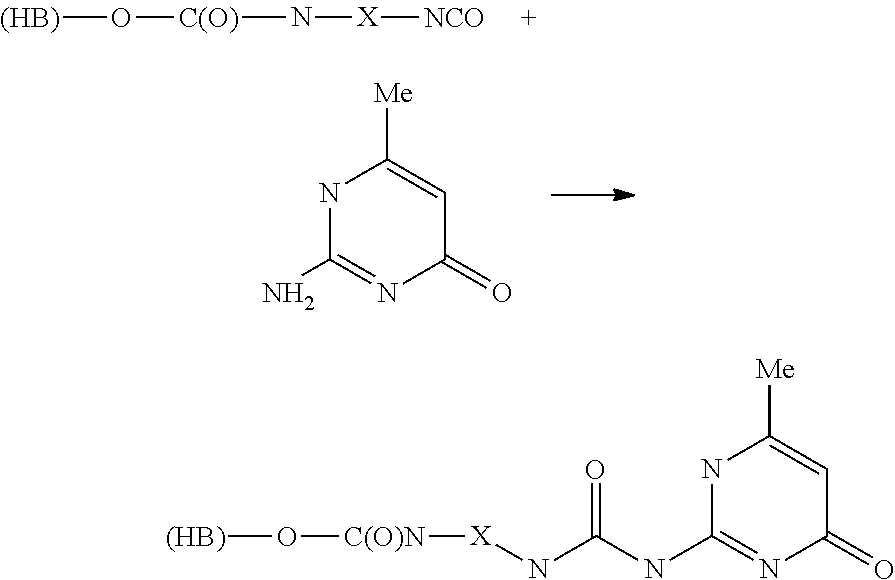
[(HB)]O[C(O)]N[X][NCO].NC1=NC(=O)C=C([Me])N1.N(C1=NC(=O)C=C([Me])N1)C(N[X][C(O)N]O[(HB)])=O
